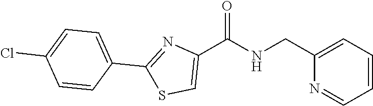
C1=CC=C(CNC(C2=CSC(C3=CC=C(Cl)C=C3)=N2)=O)N=C1
